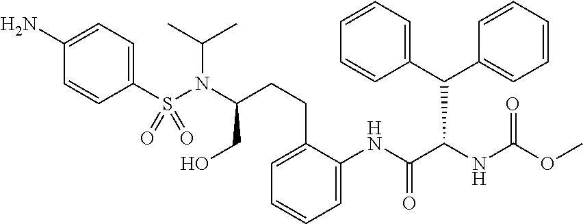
C1(S(N(C(CO)CCC2=CC=CC=C2NC(C(NC(OC)=O)C(C2=CC=CC=C2)C2=CC=CC=C2)=O)C(C)C)(=O)=O)=CC=C(N)C=C1
